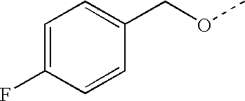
C1=C(F)C=CC(COC)=C1
